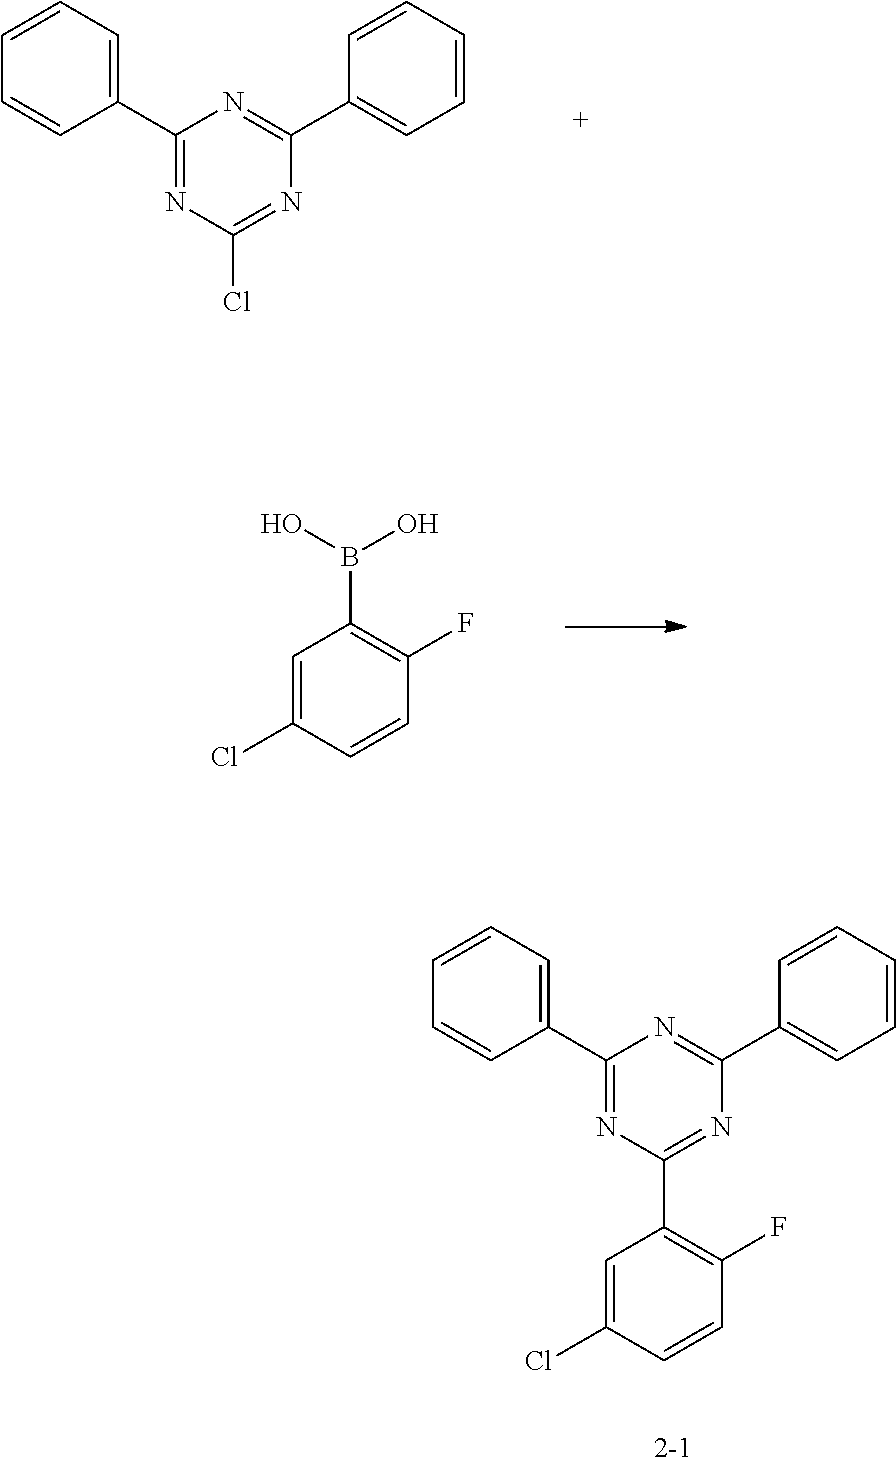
C1=CC(C2=NC(Cl)=NC(C3=CC=CC=C3)=N2)=CC=C1.C1=C(Cl)C=CC(F)=C1B(O)O.C1=CC(C2=NC(C3=C(F)C=CC(Cl)=C3)=NC(C3=CC=CC=C3)=N2)=CC=C1
